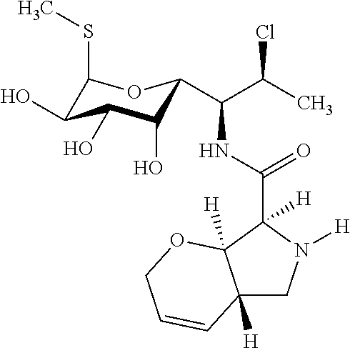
C12([H])CN([H])C(C(NC(C(C)Cl)C3C(O)C(O)C(O)C(SC)O3)=O)([H])C1([H])OCC=C2
